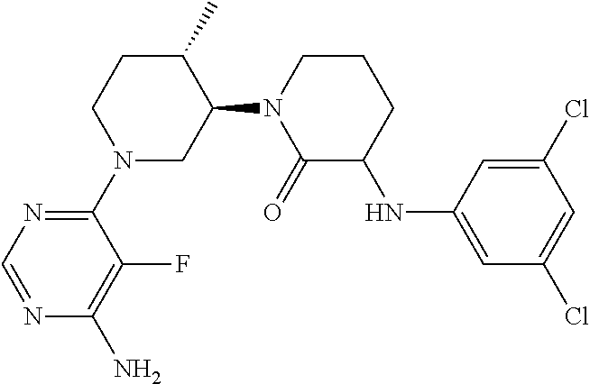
N1=C(N2CC(N3C(=O)C(NC4=CC(Cl)=CC(Cl)=C4)CCC3)C(C)CC2)C(F)=C(N)N=C1
